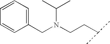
C1(CN(CCC(C)C)C(C)C)=CC=CC=C1
